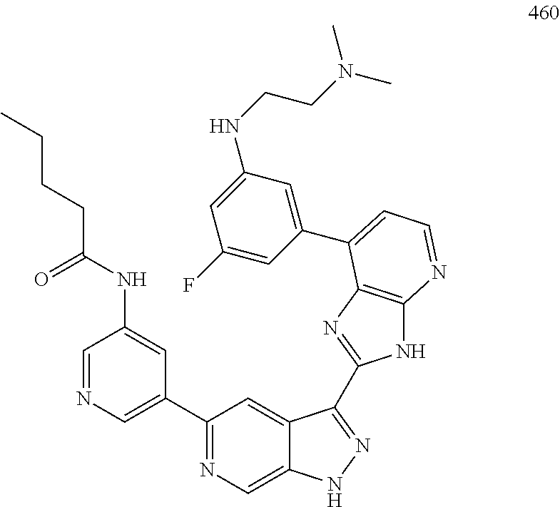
N(C1=CC(C2=NC=C3C(=C2)C(C2=NC4=C(N2)N=CC=C4C2=CC(NCCN(C)C)=CC(F)=C2)=NN3)=CN=C1)C(CCCC)=O
